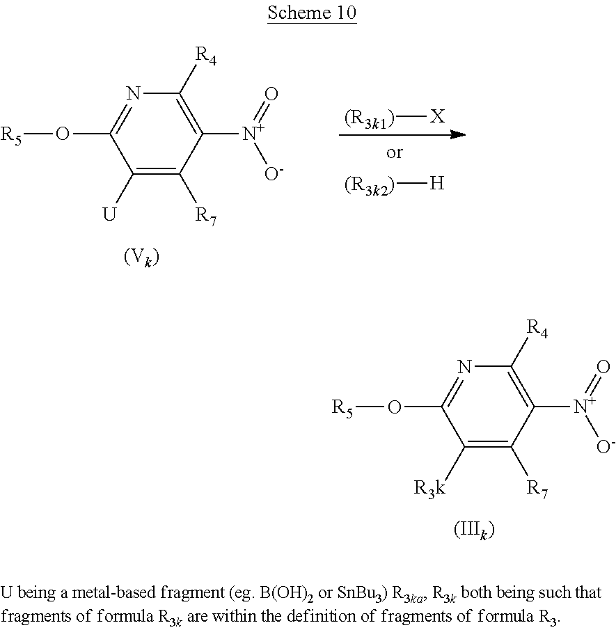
C1([R3k])=C([R7])C([N+](=O)[O-])=C([R4])N=C1O[R5].C1([U])=C([R7])C([N+](=O)[O-])=C([R4])N=C1O[R5].[(R3k1)][X].[(R3k2)][H]
